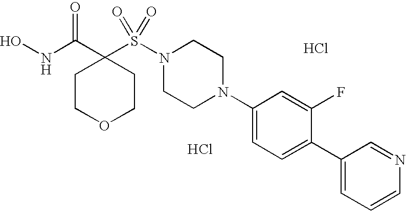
Cl.ONC(C1(S(N2CCN(C3=CC=C(C4=CC=CN=C4)C(F)=C3)CC2)(=O)=O)CCOCC1)=O.Cl
